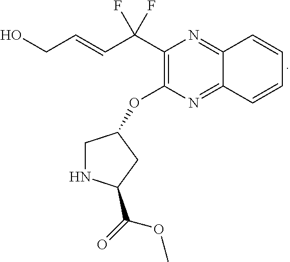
C(=CC(C1=C(OC2CNC(C(=O)OC)C2)N=C2C(=N1)C=CC=C2)(F)F)CO
